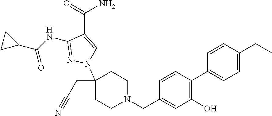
C1(NC(C2CC2)=O)=NN(C2(CC#N)CCN(CC3=CC(O)=C(C4=CC=C(CC)C=C4)C=C3)CC2)C=C1C(=O)N
